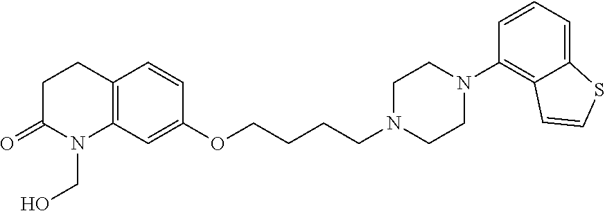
C12=C(C=C(OCCCCN3CCN(C4=C5C(=CC=C4)SC=C5)CC3)C=C1)N(CO)C(=O)CC2
